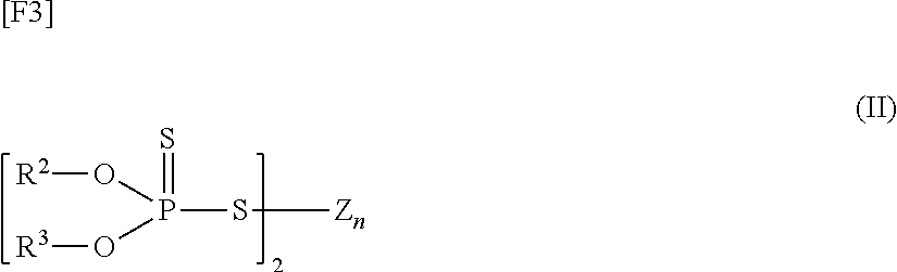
[R2]OP(O[R3])(S[Zn])=S.[[F3]]
